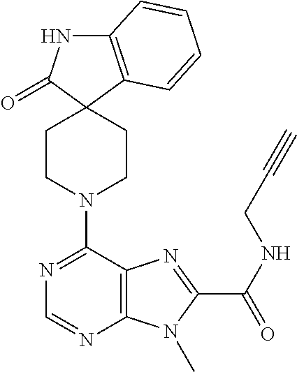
C12=C(C=CC=C1)C1(C(=O)N2)CCN(C2=NC=NC3=C2N=C(C(NCC#C)=O)N3C)CC1
